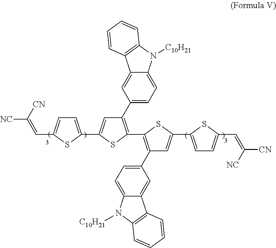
C12=CC(C3=C(C4=C(C5=CC=C6C(=C5)C5=C(N6[C10H21])C=CC=C5)C=C(C5=CC=C(C=C([CN])[NC])S5)S4)SC(C4=CC=C(C=C([NC])[CN])S4)=C3)=CC=C1N([C10H21])C1=C2C=CC=C1
